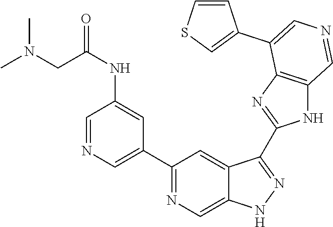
C1(C2=CN=CC(NC(=O)CN(C)C)=C2)=NC=C2C(=C1)C(C1=NC3=C(N1)C=NC=C3C1=CSC=C1)=NN2
